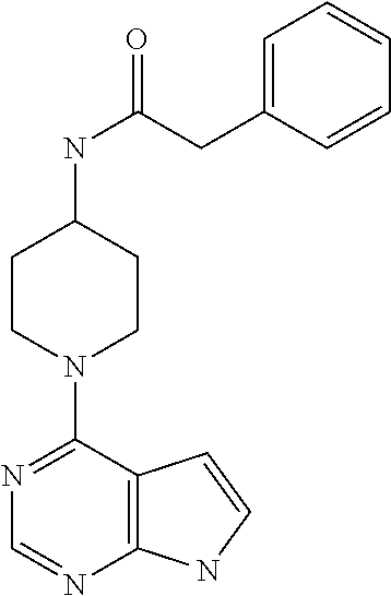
C1(NC(CC2=CC=CC=C2)=O)CCN(C2=NC=NC3=C2C=CN3)CC1
